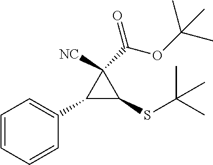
C1=CC=CC(C2C(SC(C)(C)C)C2([NC])C(OC(C)(C)C)=O)=C1
